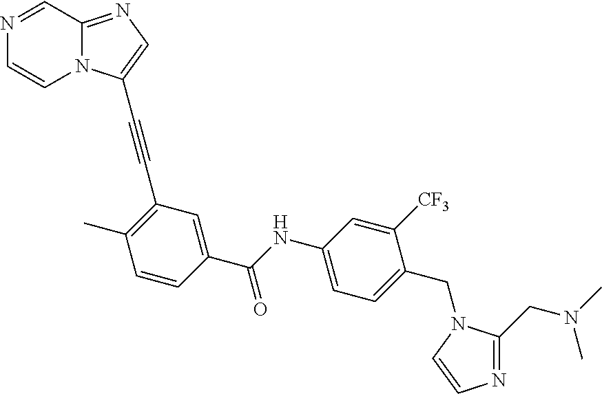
N1=CC2=NC=C(C#CC3=C(C)C=CC(C(=O)NC4=CC=C(CN5C(CN(C)C)=NC=C5)C([CF3])=C4)=C3)N2C=C1
